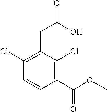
C1(C(OC)=O)=C(Cl)C(CC(=O)O)=C(Cl)C=C1
